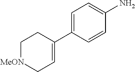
C1=C(N)C=CC(C2=CC[MeON]CC2)=C1
